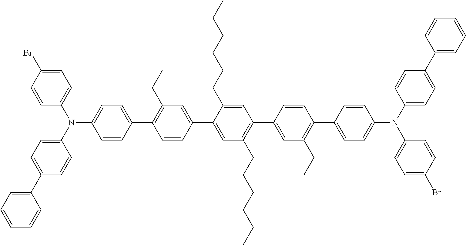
C1(N(C2=CC=C(C3=CC=CC=C3)C=C2)C2=CC=C(Br)C=C2)=CC=C(C2=C(CC)C=C(C3=CC(CCCCCC)=C(C4=CC(CC)=C(C5=CC=C(N(C6=CC=C(C7=CC=CC=C7)C=C6)C6=CC=C(Br)C=C6)C=C5)C=C4)C=C3CCCCCC)C=C2)C=C1
